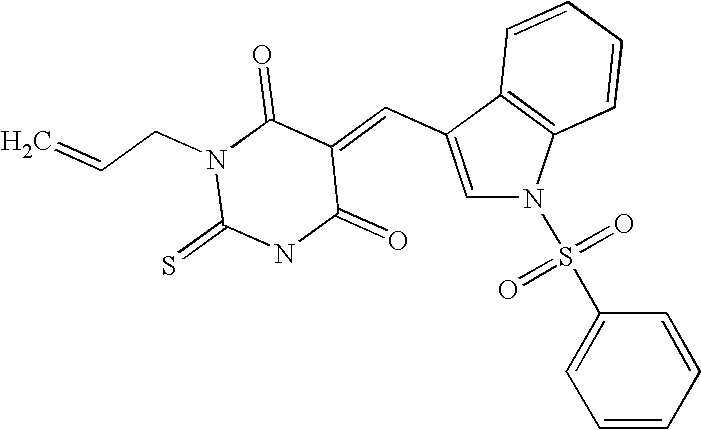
C(=C1C(=O)N(CC=C)C(=S)NC1=O)C1=CN(S(C2=CC=CC=C2)(=O)=O)C2=C1C=CC=C2
